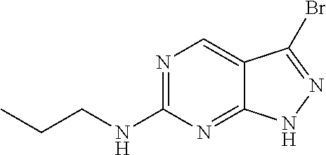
N1=C(NCCC)N=C2C(=C1)C(Br)=NN2
